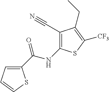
C1(C(NC2=C(C#N)C(CC)=C([CF3])S2)=O)=CC=CS1
